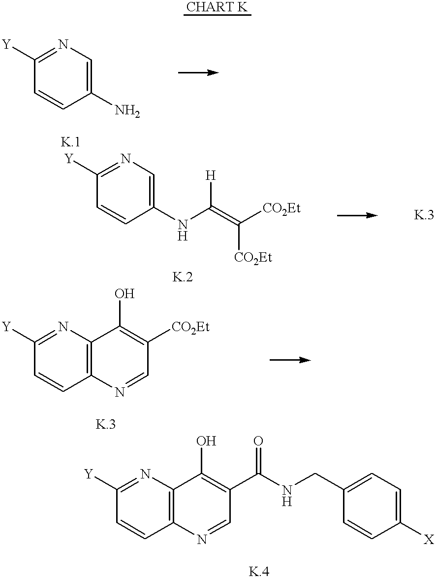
C1([Y])=NC=C(N)C=C1.C1([Y])=NC=C(NC(=C([CO2Et])[CO2Et])[H])C=C1.C1([Y])=NC2=C(C=C1)N=CC([CO2Et])=C2O.C1([Y])=NC2=C(C=C1)N=CC(C(NCC1=CC=C([X])C=C1)=O)=C2O
